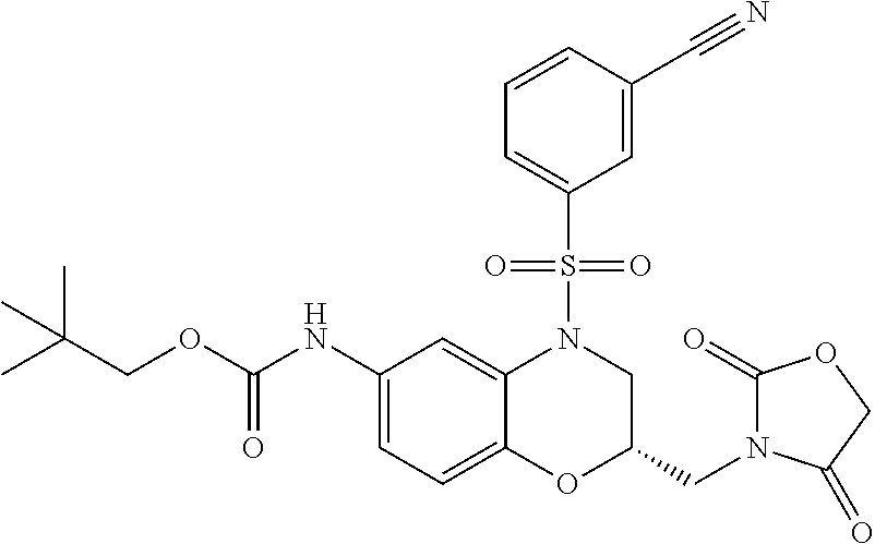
C1(NC(OCC(C)(C)C)=O)=CC=C2C(=C1)N(S(C1=CC=CC(C#N)=C1)(=O)=O)CC(CN1C(=O)OCC1=O)O2
